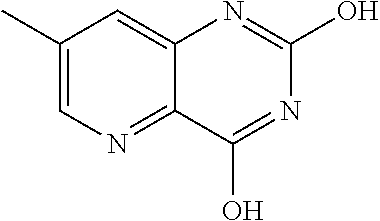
C12=CC(C)=CN=C1C(O)=NC(O)=N2
